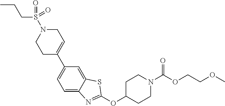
CCCS(N1CCC(C2=CC=C3C(=C2)SC(OC2CCN(C(OCCOC)=O)CC2)=N3)=CC1)(=O)=O
